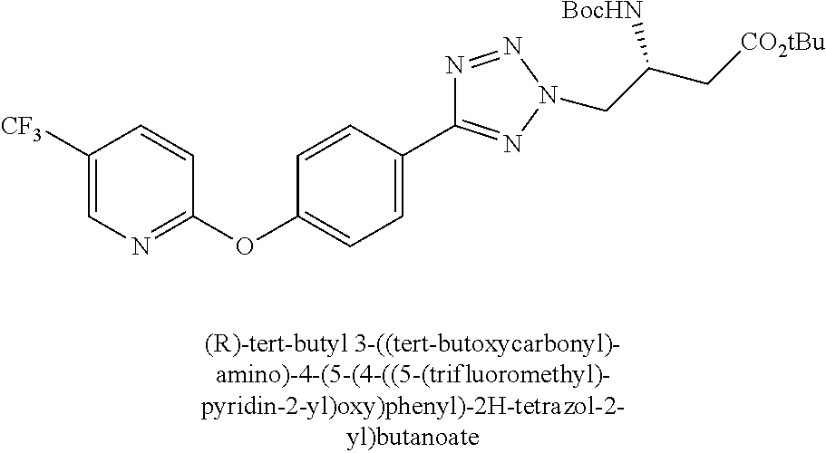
C1(OC2=NC=C([CF3])C=C2)=CC=C(C2=NN(CC(C[CO2tBu])[BocHN])N=N2)C=C1
